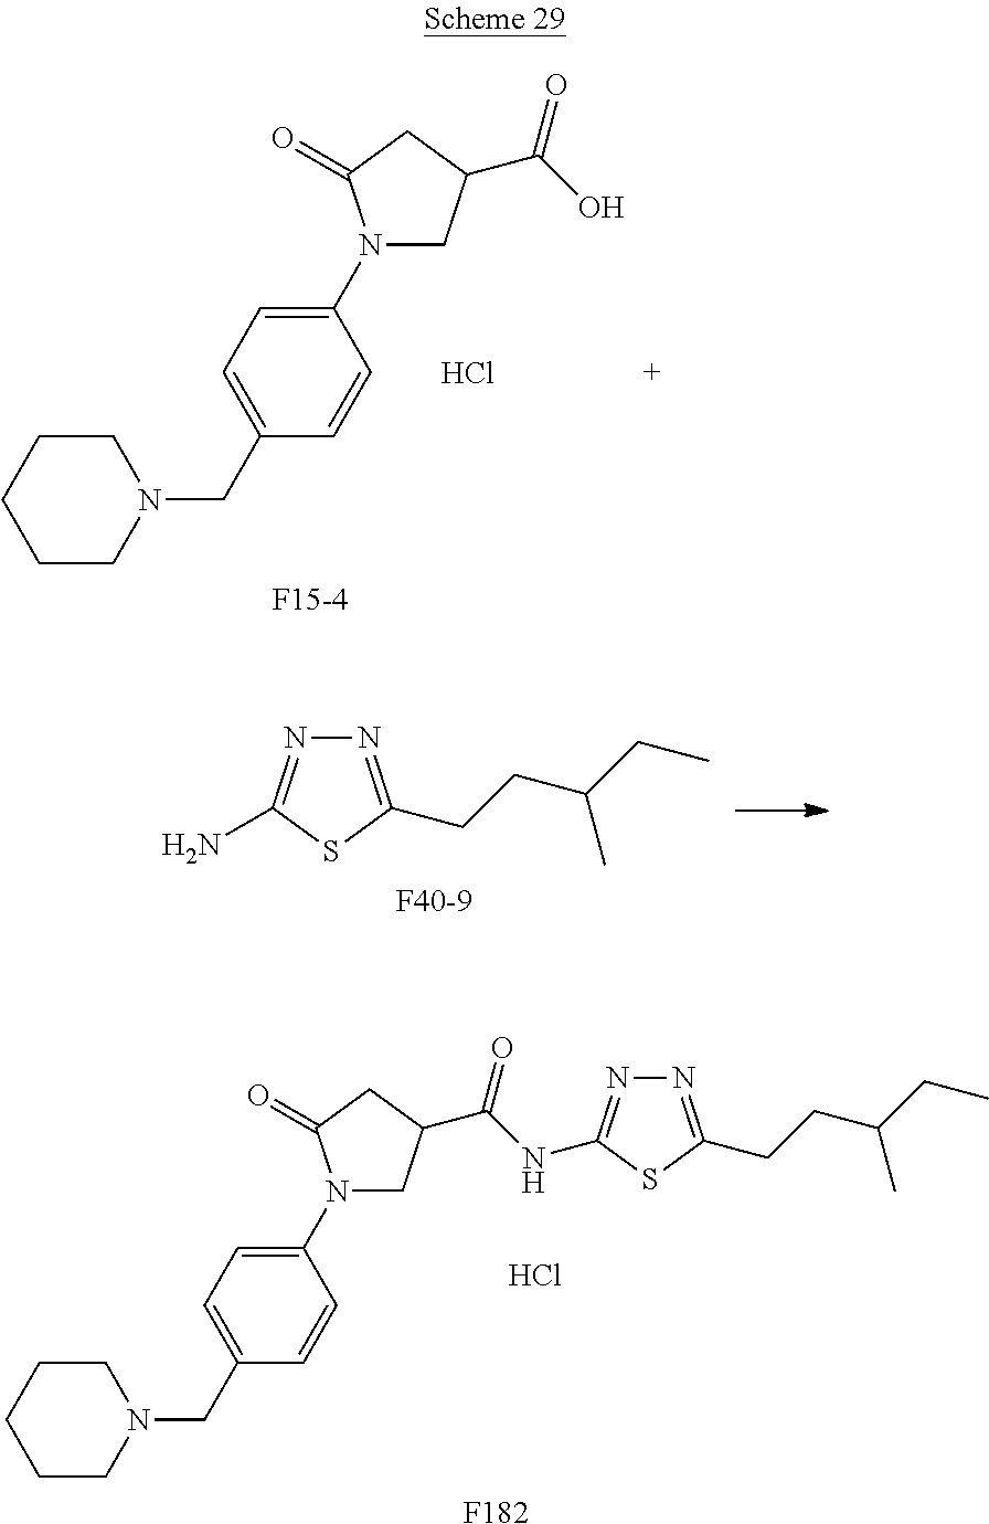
N1(C2=CC=C(CN3CCCCC3)C=C2)CC(C(O)=O)CC1=O.[F15-4].Cl.N1=C(CCC(C)CC)SC(N)=N1.[F40-9].[F182].Cl.N1(C2=CC=C(CN3CCCCC3)C=C2)CC(C(NC2=NN=C(CCC(C)CC)S2)=O)CC1=O
